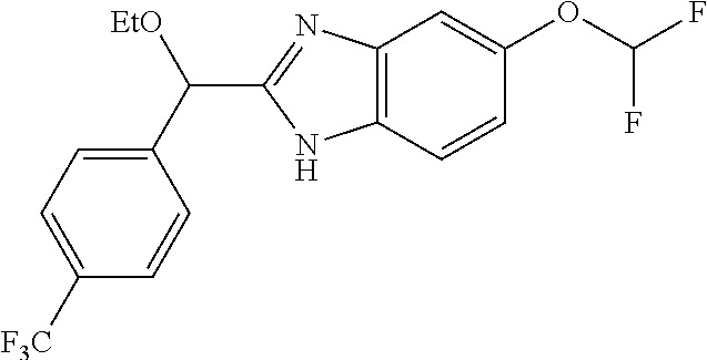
C12=C(C=CC(OC(F)F)=C1)NC(C(C1=CC=C([F3C])C=C1)[EtO])=N2
